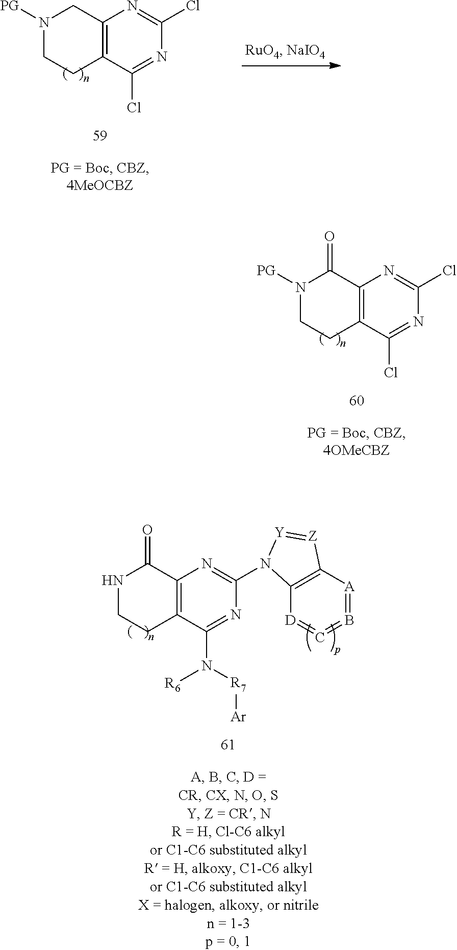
C12=C(C(Cl)=NC(Cl)=N1)CCN([PG])C2.C12=C(C(Cl)=NC(Cl)=N1)CCN([PG])C2=O.C12=C(N=C(N3C4=C([A]=B=C=[D]4)[Z]=[Y]3)N=C1N([R7][Ar])[R6])C(=O)NCC2
